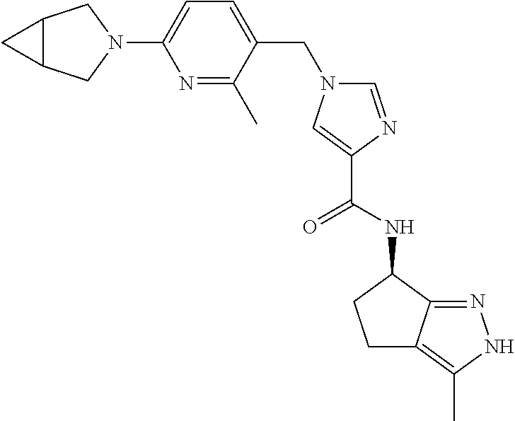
C1=C(N2CC3C(C2)C3)N=C(C)C(CN2C=NC(C(NC3CCC4=C(C)NN=C34)=O)=C2)=C1
